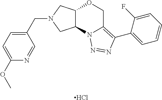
Cl.C(N1CC2C(C1)N1C(=C(C3=CC=CC=C3F)N=N1)CO2)C1=CC=C(OC)N=C1
